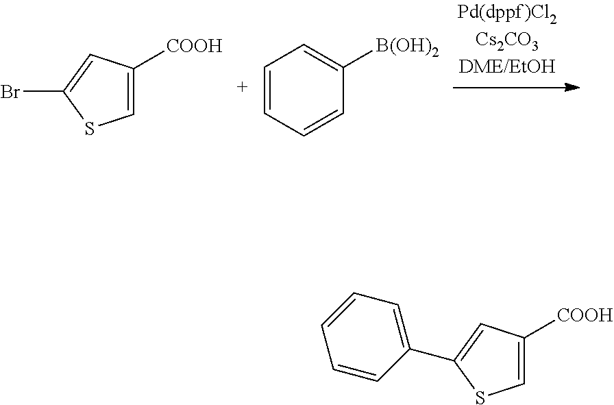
C1=C([COOH])C=C(Br)S1.C1=CC=CC([B(OH)2])=C1.C1=C([COOH])C=C(C2=CC=CC=C2)S1
